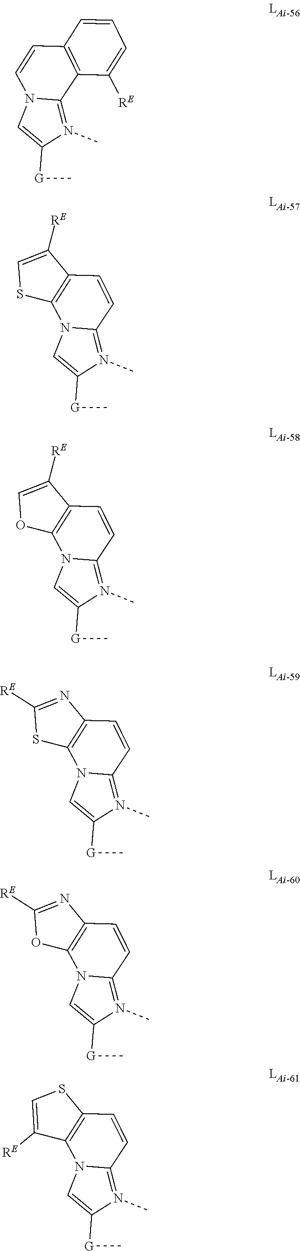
C1=C([G]C)N(C)=C2N1C=CC1=C2C([RE])=CC=C1.C1=C([G]C)N(C)=C2N1C1=C(C=C2)C([RE])=CS1.C1=C([G]C)N(C)=C2N1C1=C(C=C2)C([RE])=CO1.C1=C([G]C)N(C)=C2N1C1=C(C=C2)N=C([RE])S1.C1=C([G]C)N(C)=C2N1C1=C(C=C2)N=C([RE])O1.C1=C([G]C)N(C)=C2N1C1=C(C=C2)SC=C1[RE]
